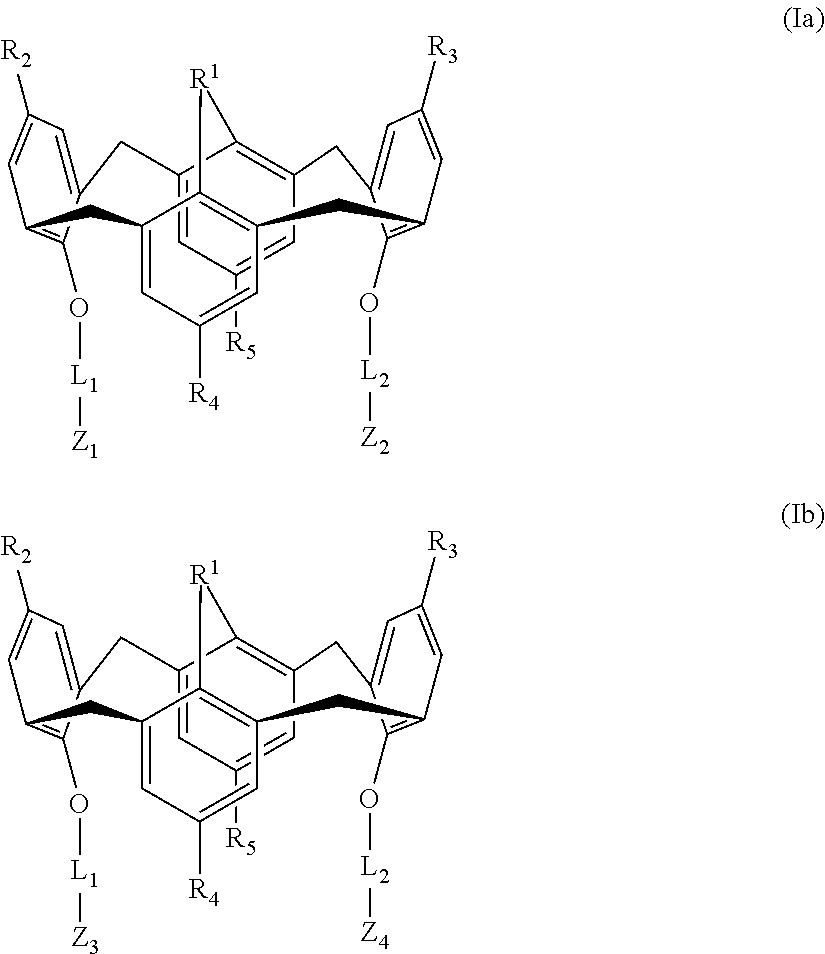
C1([R5])=CC2=C3C(=C1)CC1=CC([R2])=CC(=C1O[L1][Z3])CC1=CC([R4])=CC(=C1[R1]3)CC1=C(O[L2][Z4])C(=CC([R3])=C1)C2.C1([R5])=CC2=C3C(=C1)CC1=CC([R2])=CC(=C1O[L1][Z1])CC1=CC([R4])=CC(=C1[R1]3)CC1=C(O[L2][Z2])C(=CC([R3])=C1)C2
